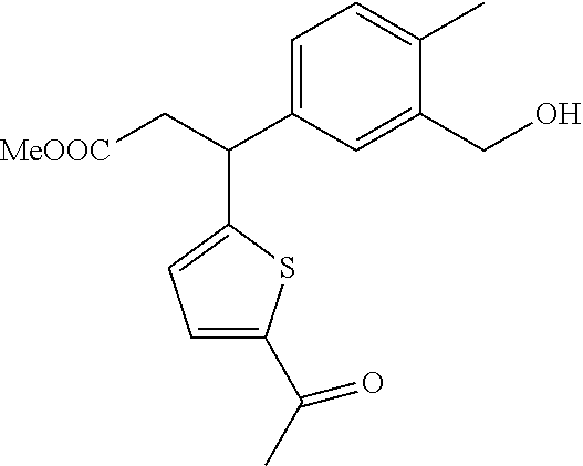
C1=C(C(C[MeOOC])C2=CC=C(C(C)=O)S2)C=C(CO)C(C)=C1
